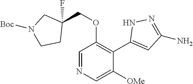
C1=NC=C([OMe])C(C2=CC(N)=NN2)=C1OCC1(F)CN([Boc])CC1
